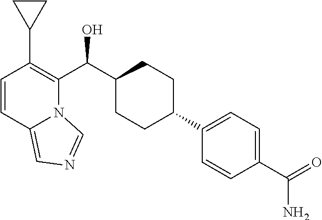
C1=CC2=CN=CN2C(C(C2CCC(C3=CC=C(C(=O)N)C=C3)CC2)O)=C1C1CC1
